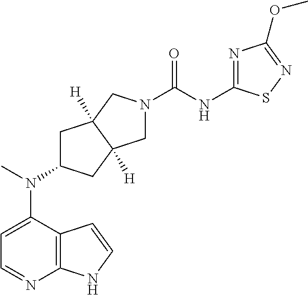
C1=C(N(C2CC3([H])C([H])(C2)CN(C(NC2=NC(OC)=NS2)=O)C3)C)C2=C(N=C1)NC=C2
